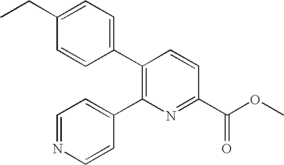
C1(CC)=CC=C(C2=C(C3=CC=NC=C3)N=C(C(OC)=O)C=C2)C=C1
